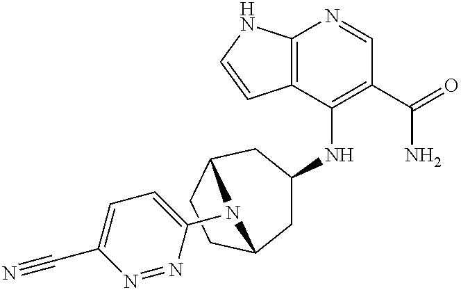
C12=C(C(NC3CC4CCC(C3)N4C3=CC=C(C#N)N=N3)=C(C(=O)N)C=N1)C=CN2
